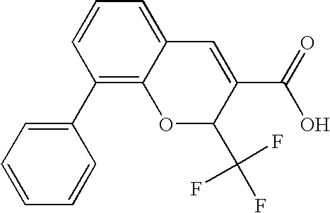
C1(C(O)=O)=CC2=CC=CC(C3=CC=CC=C3)=C2OC1C(F)(F)F
